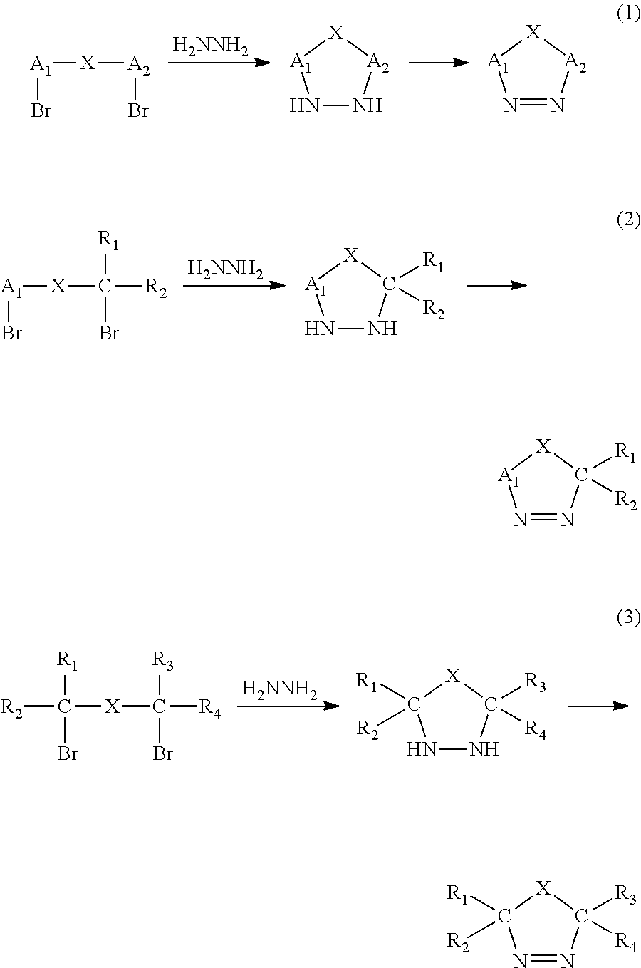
[X]([A1]Br)[A2]Br.[H2NNH2].N1N[A2][X][A1]1.N1=N[A2][X][A1]1.[X]([A1]Br)C(Br)([R2])[R1].[H2NNH2].N1NC([R1])([R2])[X][A1]1.[X](C([R2])([R1])Br)C(Br)([R4])[R3].[H2NNH2].N1NC([R3])([R4])[X]C1([R1])[R2].N1=NC([R1])([R2])[X][A1]1.N1=NC([R3])([R4])[X]C1([R1])[R2]
